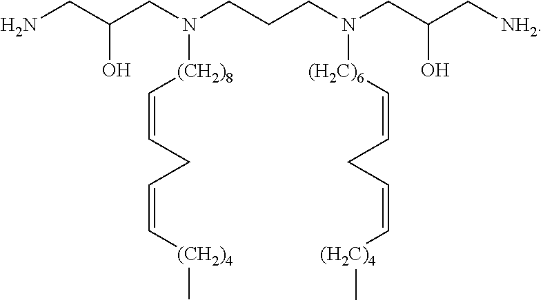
NCC(CN(CCCN(CC(C[NH2])O)[(H2C)6]C=CCC=C[(H2C)4]C)[(CH2)8]C=CCC=C[(CH2)4]C)O
